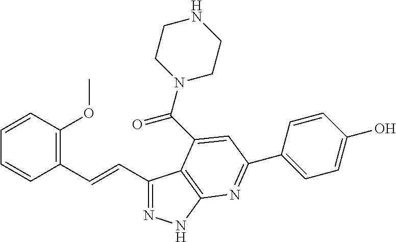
C1(C=CC2=C(OC)C=CC=C2)=NNC2=C1C(C(N1CCNCC1)=O)=CC(C1=CC=C(O)C=C1)=N2
